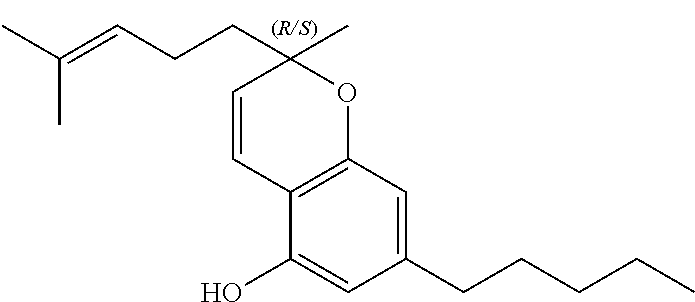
C1(CCCCC)=CC2=C(C(O)=C1)C=CC(C)(CCC=C(C)C)O2
